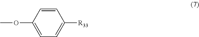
C1=C(OC)C=CC([R33])=C1
